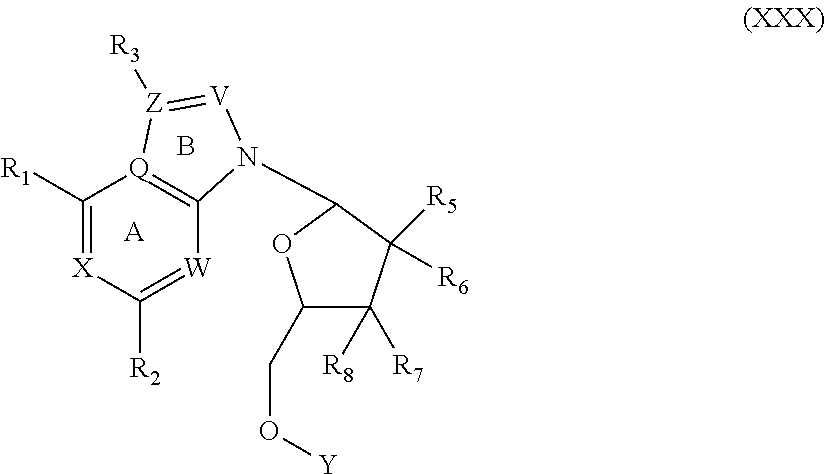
C1([R2])=[W]C2=[Q](C([R1])=[X]1)[Z]([R3])=[V]N2C1C([R6])([R5])C([R7])([R8])C(CO[Y])O1.[A].B
